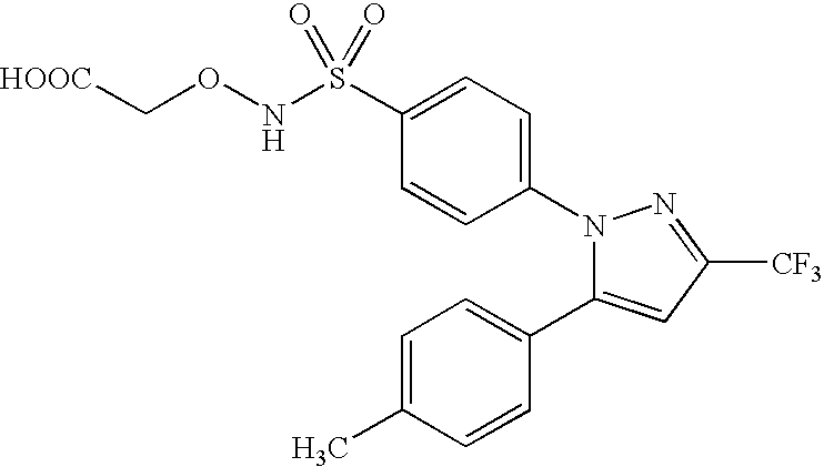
C1=C(S(NOC[HOOC])(=O)=O)C=CC(N2C(C3=CC=C(C)C=C3)=CC([CF3])=N2)=C1
